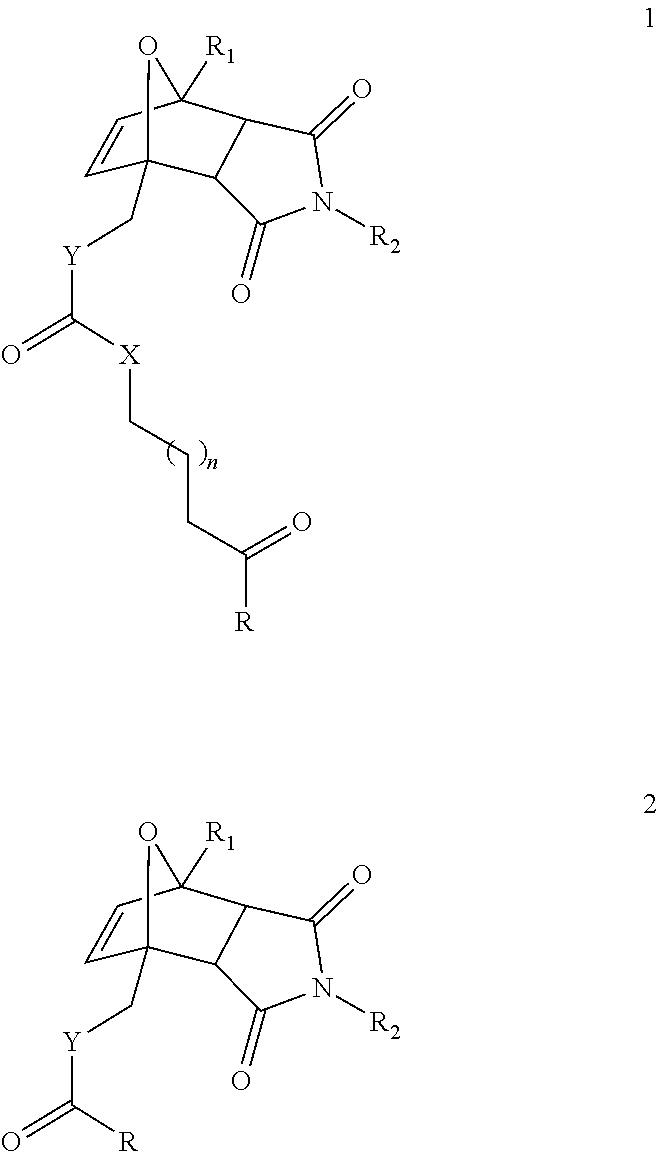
[X](C(=O)[Y]CC12C=CC([R1])(O1)C1C2C(=O)N([R2])C1=O)CCCC([R])=O.[R]C(=O)[Y]CC12C=CC([R1])(O1)C1C2C(=O)N([R2])C1=O
